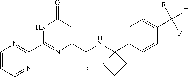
C1(=O)C=C(C(NC2(C3=CC=C(C(F)(F)F)C=C3)CCC2)=O)N=C(C2=NC=CC=N2)N1
